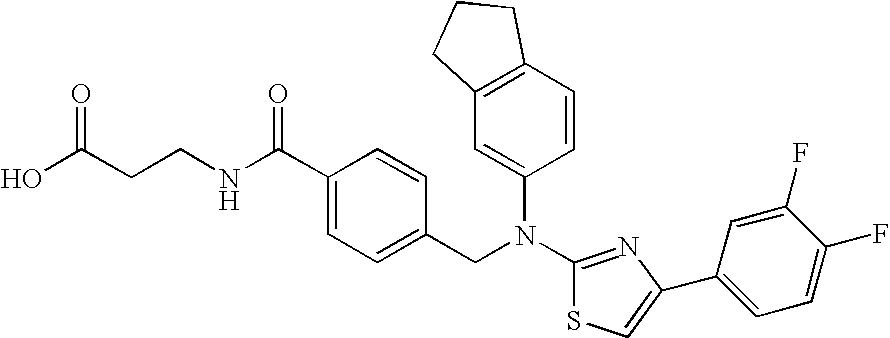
C(CCNC(C1=CC=C(CN(C2=CC3=C(C=C2)CCC3)C2=NC(C3=CC=C(F)C(F)=C3)=CS2)C=C1)=O)(O)=O
